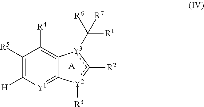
C1([R5])=C([H])[Y1]=C2C(=C1[R4])[Y3](C([R1])([R7])[R6])c([R2])[Y2]2[R3].[A]
